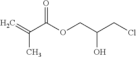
C=C(C(OCC(CCl)O)=O)C
